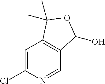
C1=C(Cl)N=CC2=C1C(C)(C)OC2O
